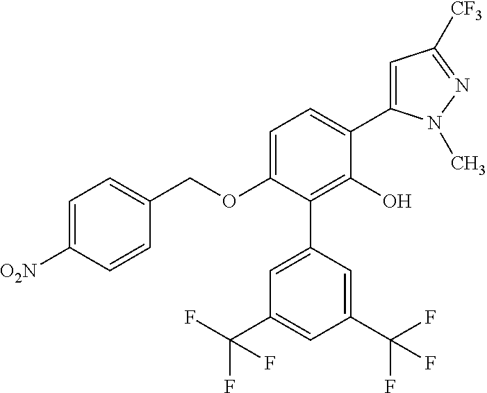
C1(OCC2=CC=C([O2N])C=C2)=CC=C(C2=CC([CF3])=NN2C)C(O)=C1C1=CC(C(F)(F)F)=CC(C(F)(F)F)=C1
